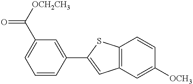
C12=C(C=C([OCH3])C=C1)C=C(C1=CC(C([OCH2CH3])=O)=CC=C1)S2
